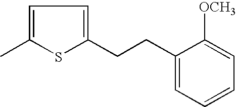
C1=C(C)SC(CCC2=CC=CC=C2[OCH3])=C1
